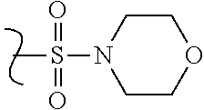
CS(N1CCOCC1)(=O)=O
